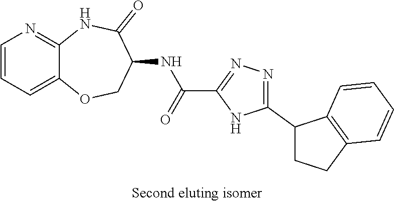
C12=CC=CN=C1NC(=O)C(NC(C1=NN=C(C3CCC4=C3C=CC=C4)N1)=O)CO2
